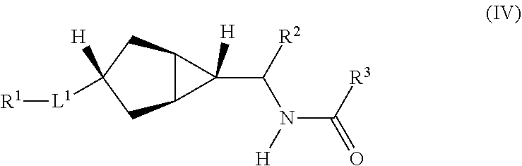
C12C(CC([L1][R1])([H])C1)C2([H])C(N([H])C(=O)[R3])[R2]
